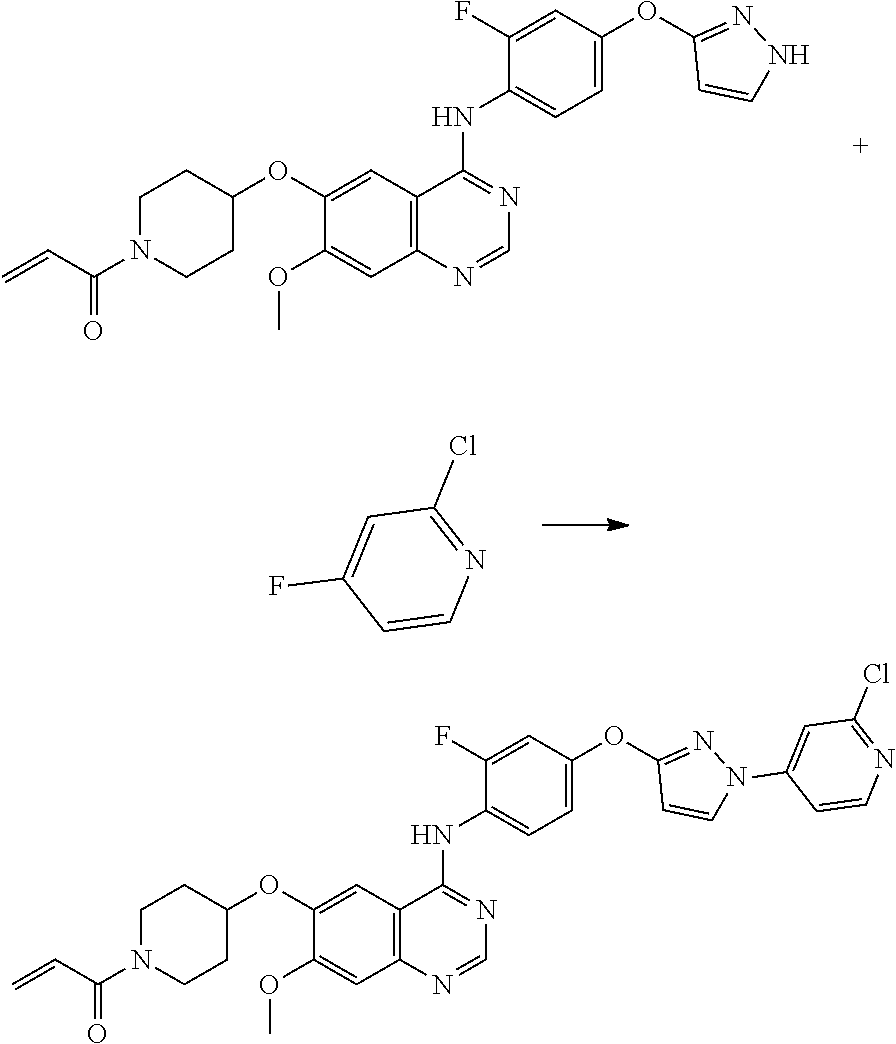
C1(OC2=CC=C(NC3=NC=NC4=C3C=C(OC3CCN(C(C=C)=O)CC3)C(OC)=C4)C(F)=C2)=NNC=C1.FC1=CC(Cl)=NC=C1.C1(OC2=CC=C(NC3=NC=NC4=C3C=C(OC3CCN(C(C=C)=O)CC3)C(OC)=C4)C(F)=C2)=NN(C2=CC(Cl)=NC=C2)C=C1
